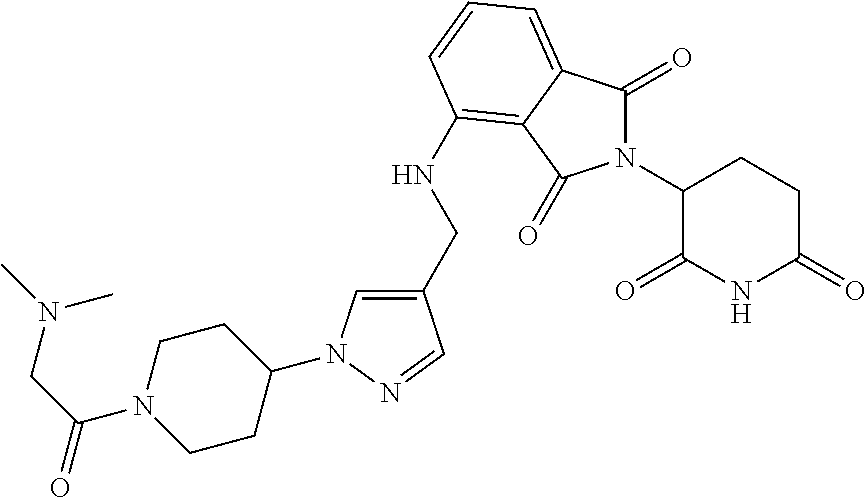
C1(CNC2=C3C(=CC=C2)C(=O)N(C2C(=O)NC(=O)CC2)C3=O)=CN(C2CCN(C(CN(C)C)=O)CC2)N=C1
